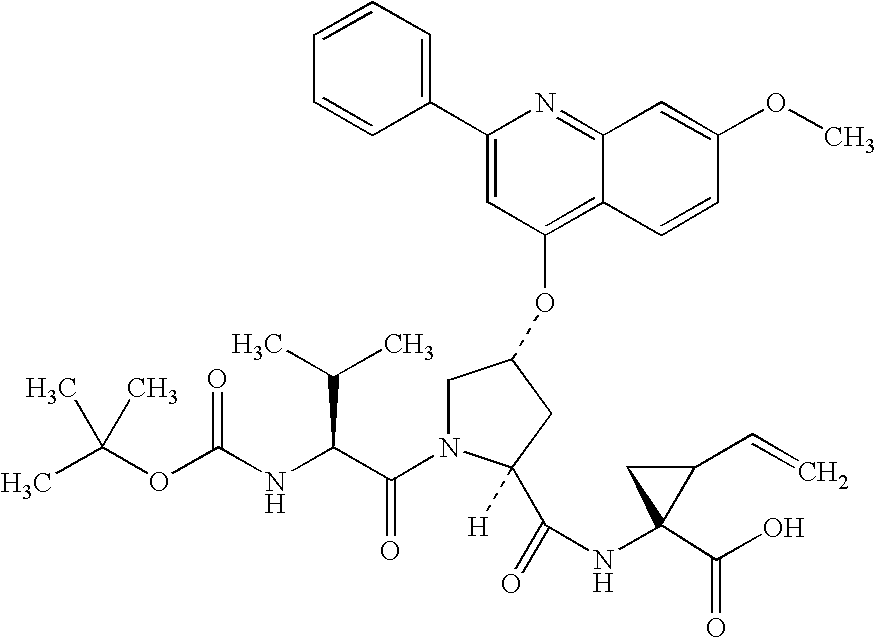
C(OC(NC(C(N1CC(OC2=C3C(=NC(C4=CC=CC=C4)=C2)C=C(OC)C=C3)CC1(C(NC1(C(O)=O)C(C=C)C1)=O)[H])=O)C(C)C)=O)(C)(C)C
